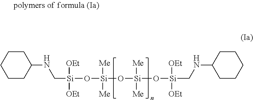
C1CCCCC1NC[Si](O[Si]([Me])([Me])O[Si]([Me])([Me])O[Si]([OEt])([OEt])CNC1CCCCC1)([OEt])[OEt]
